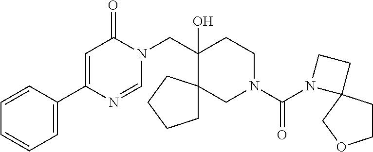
C1=CC(C2=CC(=O)N(CC3(O)CCN(C(N4CCC45CCOC5)=O)CC34CCCC4)C=N2)=CC=C1
